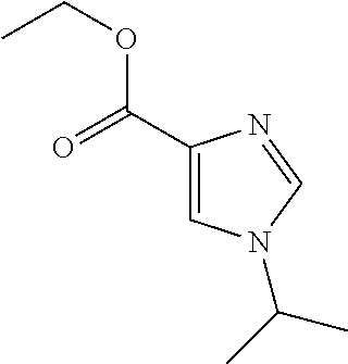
C1(C(=O)OCC)=CN(C(C)C)C=N1
